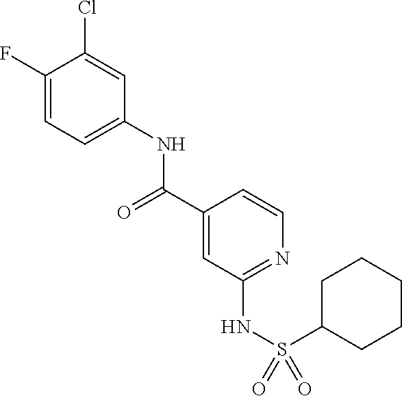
C1(F)=CC=C(NC(C2=CC(NS(=O)(C3CCCCC3)=O)=NC=C2)=O)C=C1Cl
